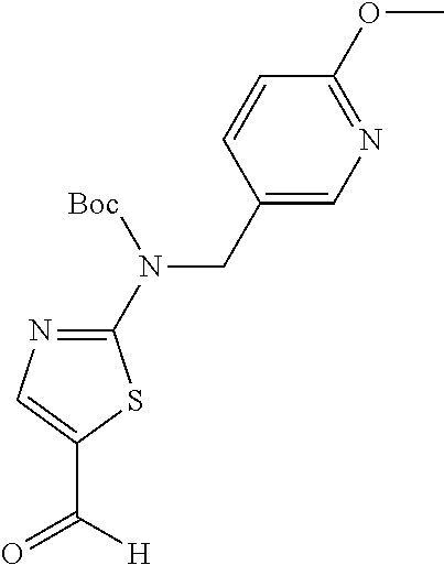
C1(CN(C2=NC=C(C(=O)[H])S2)[Boc])=CN=C(OC)C=C1
